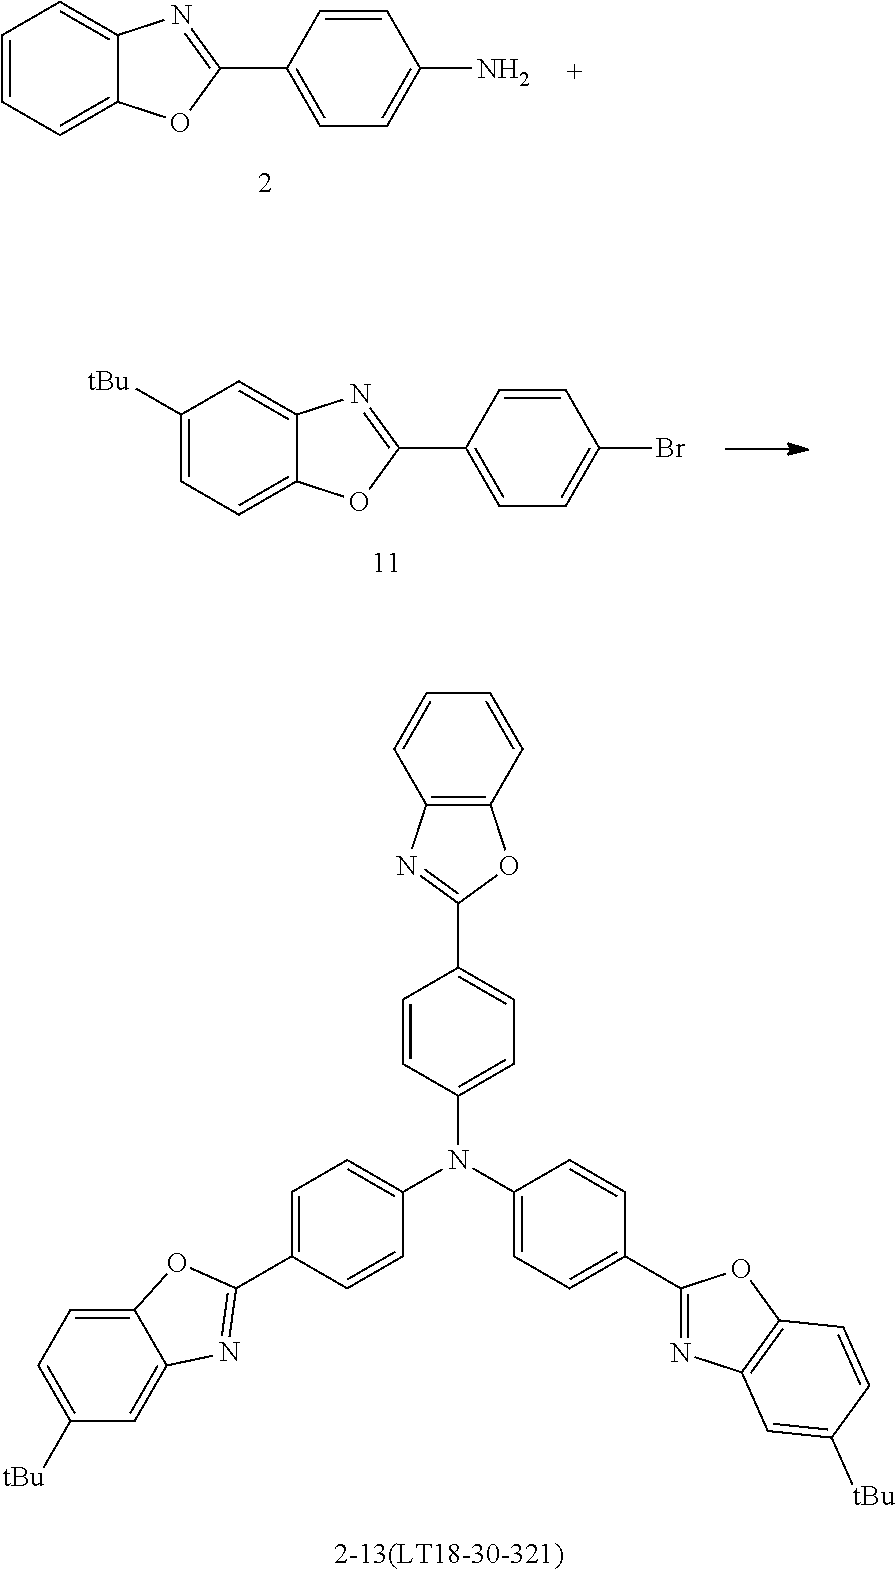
C1=C(C2=NC3=CC=CC=C3O2)C=CC(N)=C1.C1=C(C2=NC3=CC([tBu])=CC=C3O2)C=CC(Br)=C1.C1([tBu])=CC=C2C(=C1)N=C(C1=CC=C(N(C3=CC=C(C4=NC5=C(O4)C=CC=C5)C=C3)C3=CC=C(C4=NC5=C(O4)C=CC([tBu])=C5)C=C3)C=C1)O2
